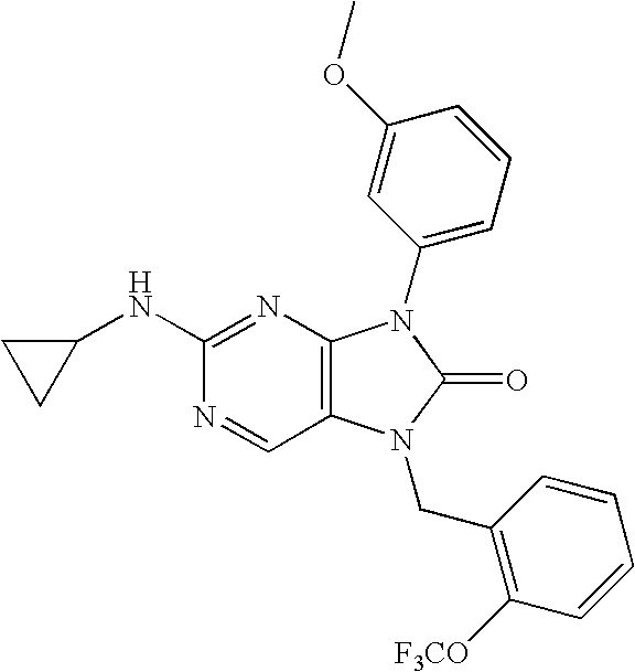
C1(NC2=NC3=C(C=N2)N(CC2=C([F3CO])C=CC=C2)C(=O)N3C2=CC=CC(OC)=C2)CC1
